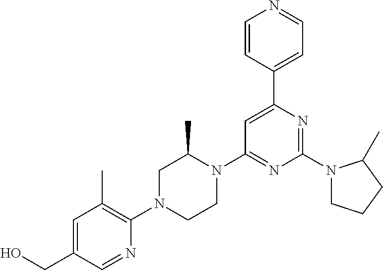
OCC1=CC(C)=C(N2CCN(C3=NC(N4CCCC4C)=NC(C4=CC=NC=C4)=C3)C(C)C2)N=C1
